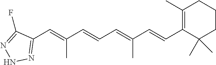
C1(C=C(C=CC=C(C=CC2=C(C)CCCC2(C)C)C)C)=NNN=C1F
